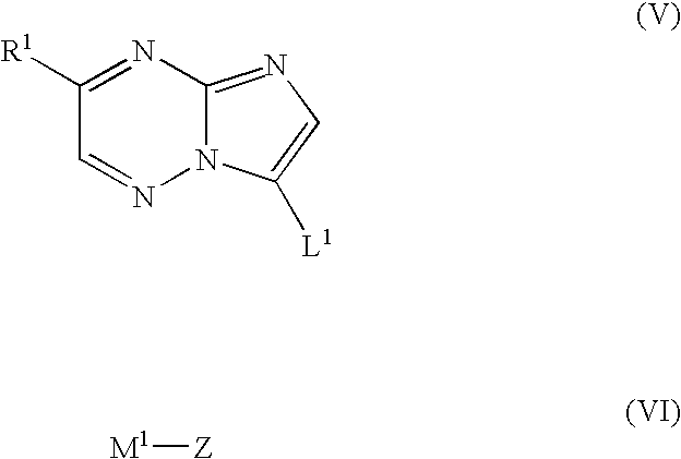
N12C(=NC=C1[L1])N=C([R1])C=N2.[M1][Z]
